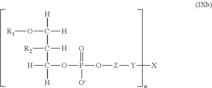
C([H])(O[R1])([H])C(C([H])([H])OP(=O)([O-])O[Z][Y][X])([R2])[H]
